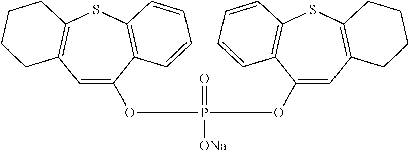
C1=C(OP([ONa])(=O)OC2=CC3=C(SC4=C2C=CC=C4)CCCC3)C2=C(SC3=C1CCCC3)C=CC=C2
